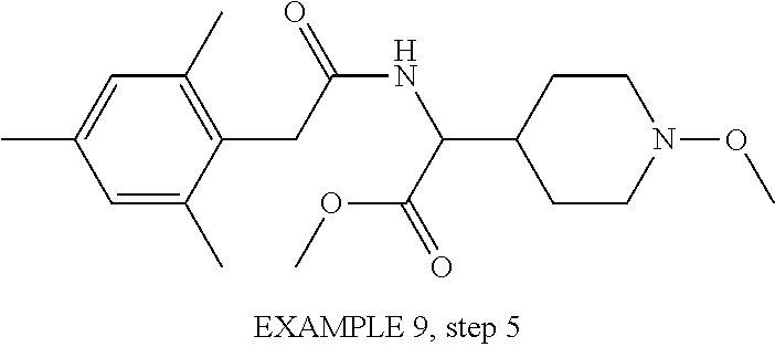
C1=C(C)C=C(C)C(CC(NC(C2CCN(OC)CC2)C(=O)OC)=O)=C1C
